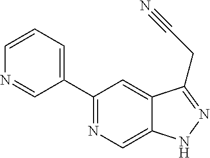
C1(C2=CC=CN=C2)=NC=C2C(=C1)C(CC#N)=NN2
